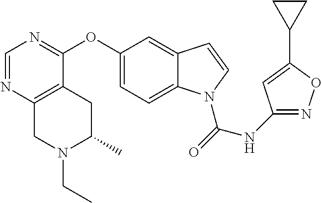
C1(NC(=O)N2C3=CC=C(OC4=NC=NC5=C4CC(C)N(CC)C5)C=C3C=C2)=NOC(C2CC2)=C1
